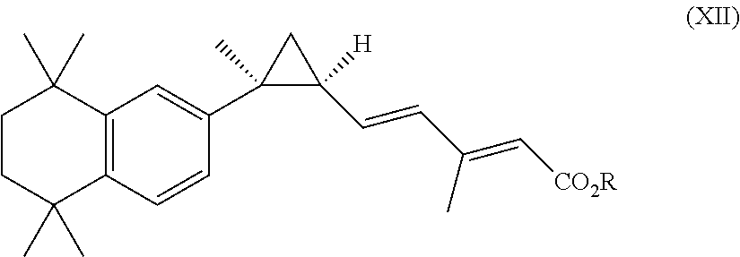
C1CC(C)(C)C2=C(C1(C)C)C=C(C1(C)C(C=CC(=C[CO2R])C)([H])C1)C=C2
